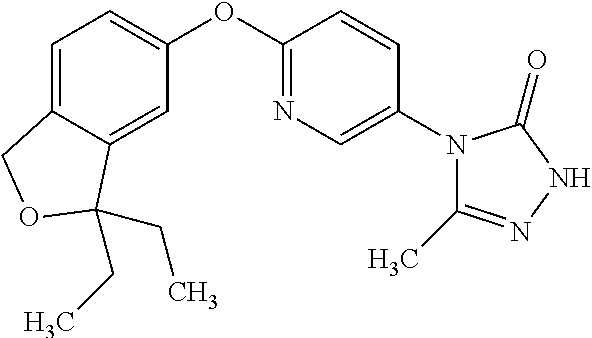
C1=C2C(=CC(OC3=NC=C(N4C(C)=NNC4=O)C=C3)=C1)C(CC)(CC)OC2
